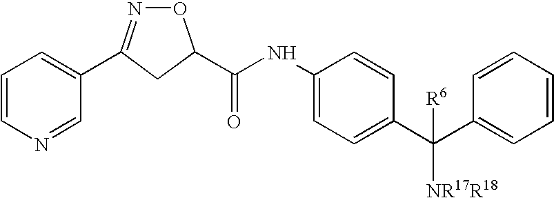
C1=C(C2=NOC(C(NC3=CC=C(C(C4=CC=CC=C4)([NR17R18])[R6])C=C3)=O)C2)C=NC=C1
